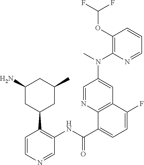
C1(N)CC(C2=C(NC(C3=CC=C(F)C4=C3N=CC(N(C3=C(OC(F)F)C=CC=N3)C)=C4)=O)C=NC=C2)CC(C)C1
